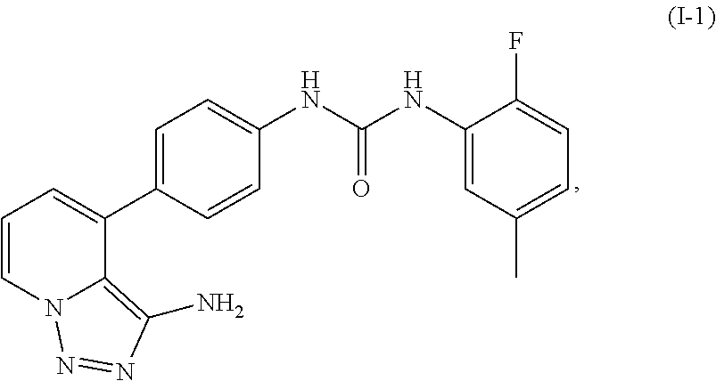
C1(C2=CC=CN3C2=C(N)N=N3)=CC=C(NC(NC2=CC(C)=CC=C2F)=O)C=C1
